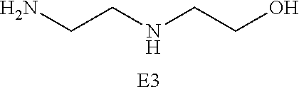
[E3].NCCNCCO
